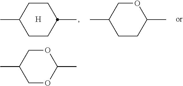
O1CC(C)COC1C.O1CC(C)CCC1C.C1CC(C)CCC1C.[H]
